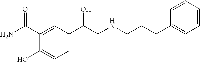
C1=C(C(CNC(CCC2=CC=CC=C2)C)O)C=C(C(N)=O)C(O)=C1
